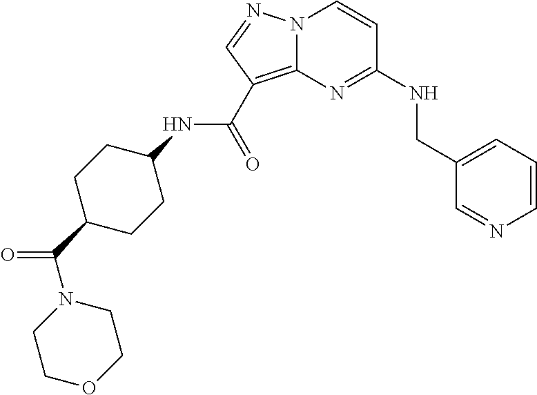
C1=CC=C(CNC2=NC3=C(C(NC4CCC(C(N5CCOCC5)=O)CC4)=O)C=NN3C=C2)C=N1
